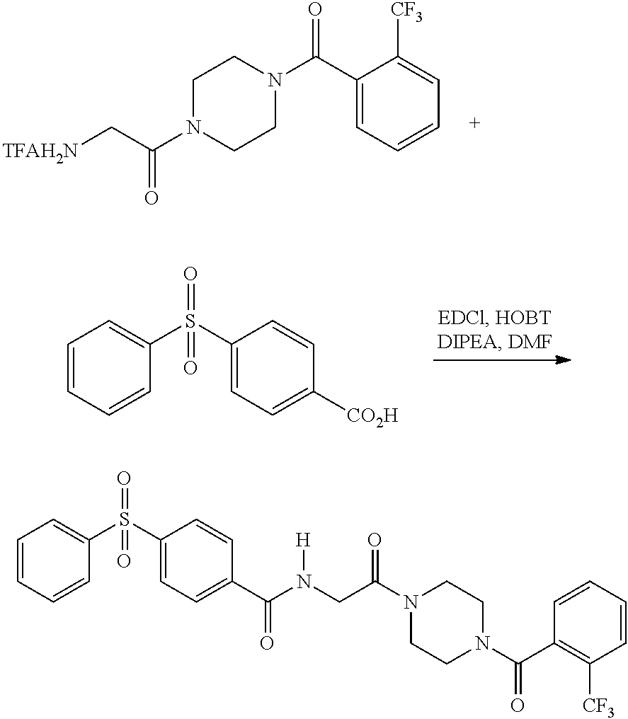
C1(C(N2CCN(C(C[TFAH2N])=O)CC2)=O)=CC=CC=C1[CF3].C1=CC=CC(S(C2=CC=C([CO2H])C=C2)(=O)=O)=C1.C1=CC=CC(S(C2=CC=C(C(N(CC(N3CCN(C(C4=C([CF3])C=CC=C4)=O)CC3)=O)[H])=O)C=C2)(=O)=O)=C1
